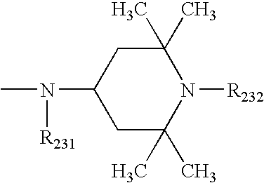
CN(C1CC(C)(C)N([R232])C(C)(C)C1)[R231]
